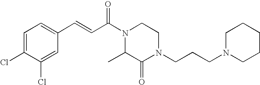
C1=C(Cl)C(Cl)=CC(C=CC(N2CCN(CCCN3CCCCC3)C(=O)C2C)=O)=C1
